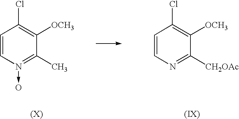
C1=CN(->O)=C(C)C([OCH3])=C1Cl.C1=CN=C([CH2OAc])C([OCH3])=C1Cl
